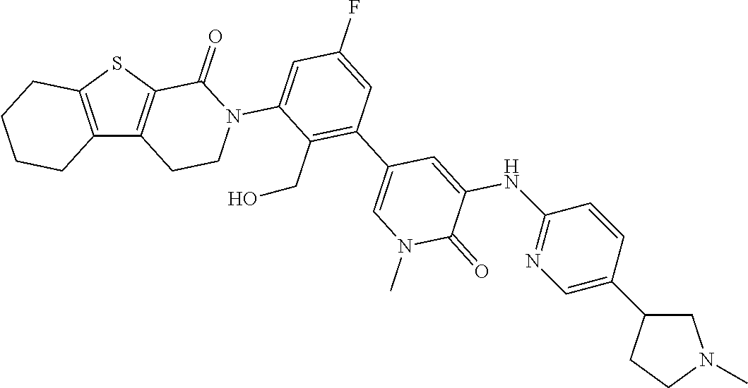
C12=C(SC3=C1CCN(C1=CC(F)=CC(C4=CN(C)C(=O)C(NC5=NC=C(C6CN(C)CC6)C=C5)=C4)=C1CO)C3=O)CCCC2
